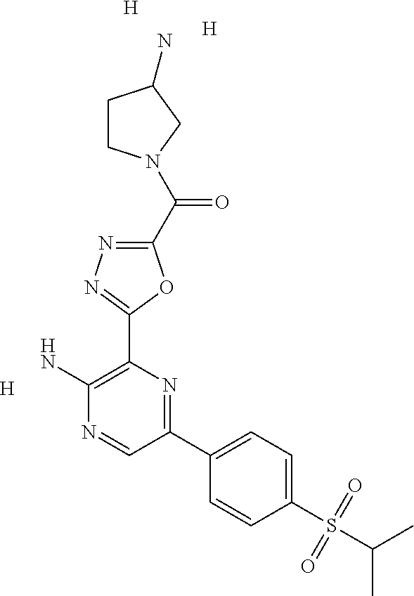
[H].C1(C(=O)N2CCC(N)C2)=NN=C(C2=C(N)N=CC(C3=CC=C(S(=O)(=O)C(C)C)C=C3)=N2)O1.[H].[H]
